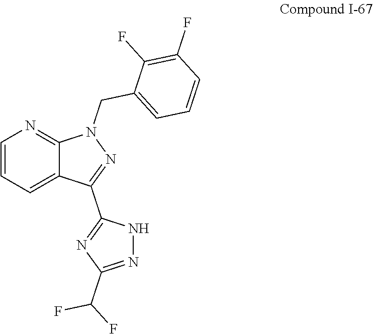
C1=CC=C2C(=N1)N(CC1=CC=CC(F)=C1F)N=C2C1=NC(C(F)F)=NN1
